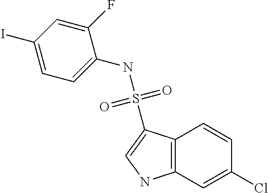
C12=C(C=C(Cl)C=C1)NC=C2S(NC1=CC=C(I)C=C1F)(=O)=O
